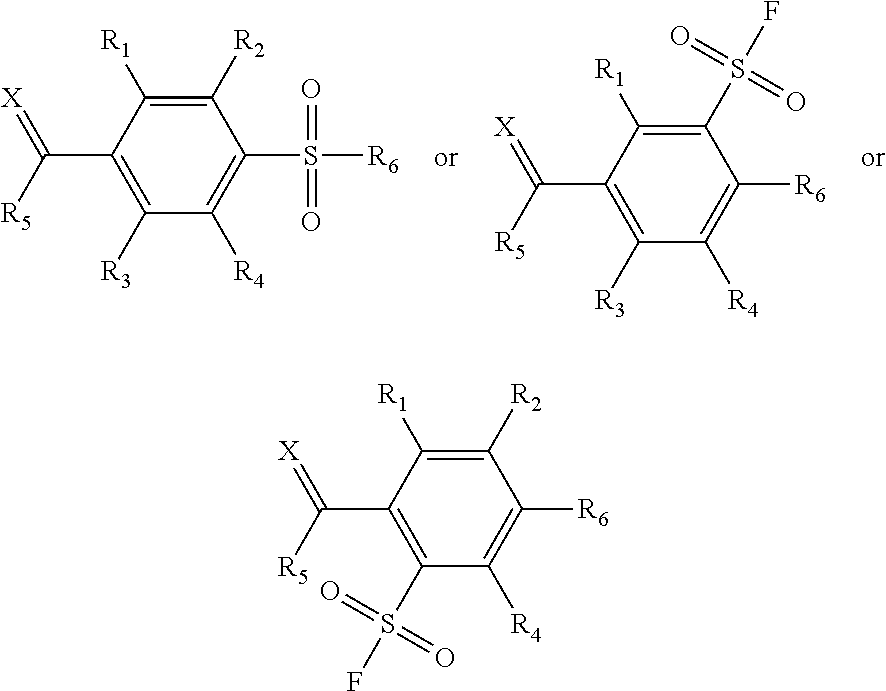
C1([R2])=C([R1])C(C(=[X])[R5])=C(S(F)(=O)=O)C([R4])=C1[R6].C1([R2])=C([R1])C(C(=[X])[R5])=C([R3])C([R4])=C1S([R6])(=O)=O.C1(S(F)(=O)=O)=C([R1])C(C(=[X])[R5])=C([R3])C([R4])=C1[R6]
